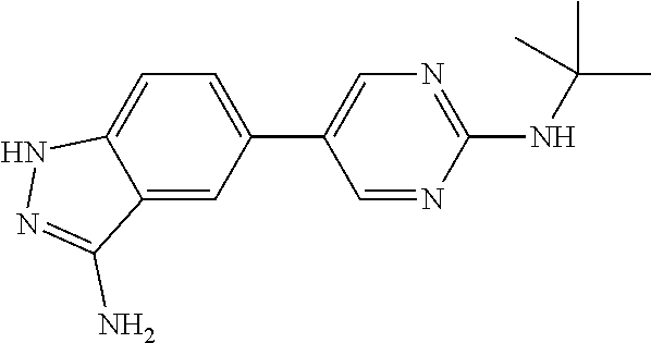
N(C(C)(C)C)C1=NC=C(C2=CC=C3C(=C2)C(N)=NN3)C=N1
